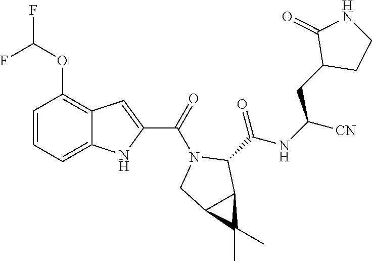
C1=CC=C2C(=C1OC(F)F)C=C(C(=O)N1CC3C(C1C(NC([CN])CC1CCNC1=O)=O)C3(C)C)N2
